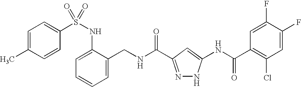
C(NC(=O)C1=NNC(NC(C2=C(Cl)C=C(F)C(F)=C2)=O)=C1)C1=CC=CC=C1NS(=O)(C1=CC=C(C)C=C1)=O
